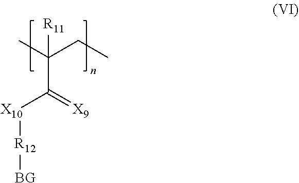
CC(CC)(C(=[X9])[X10][R12][BG])[R11]
